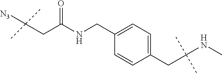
C(C(NCC1=CC=C(CC(NC)(C)C)C=C1)=O)C([N3])(C)C
